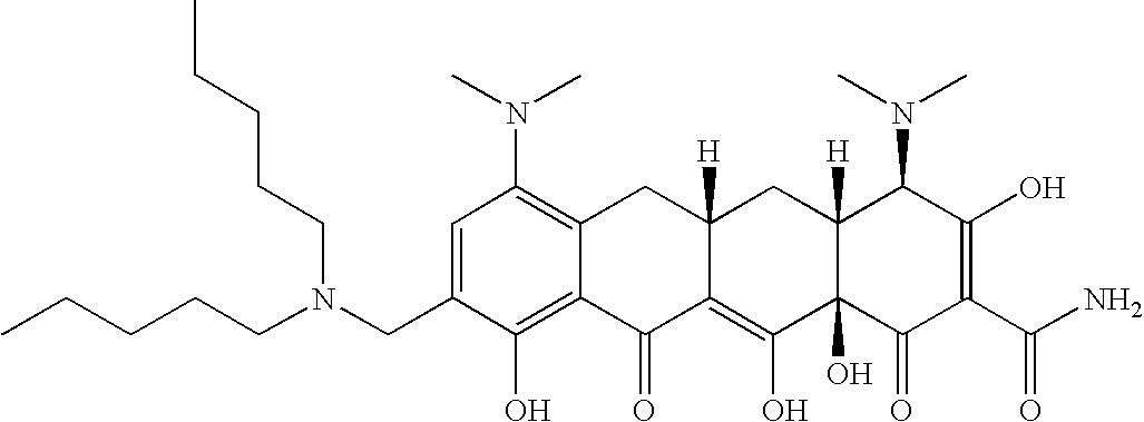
C1=C(CN(CCCCC)CCCCC)C(O)=C2C(=C1N(C)C)CC1([H])C(=C(O)C3(O)C([H])(C1)C(N(C)C)C(O)=C(C(N)=O)C3=O)C2=O
